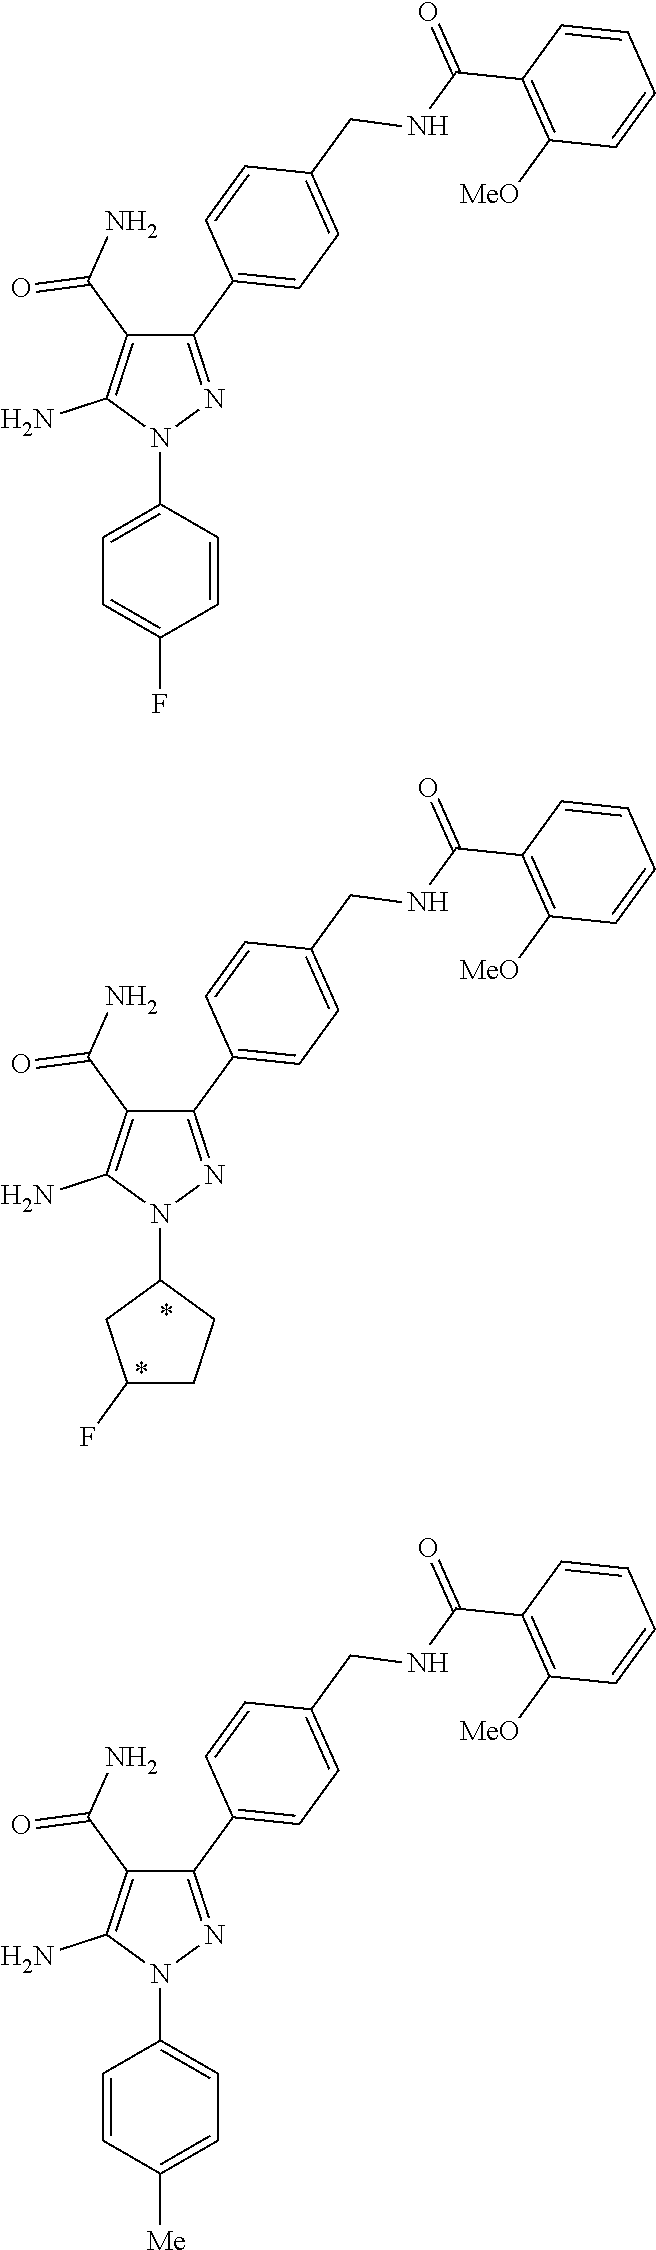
N1(C2CC(F)CC2)N=C(C2=CC=C(CNC(C3=C([MeO])C=CC=C3)=O)C=C2)C(C(N)=O)=C1N.N1(C2=CC=C(F)C=C2)N=C(C2=CC=C(CNC(C3=C([MeO])C=CC=C3)=O)C=C2)C(C(N)=O)=C1N.N1(C2=CC=C([Me])C=C2)N=C(C2=CC=C(CNC(C3=C([MeO])C=CC=C3)=O)C=C2)C(C(N)=O)=C1N
